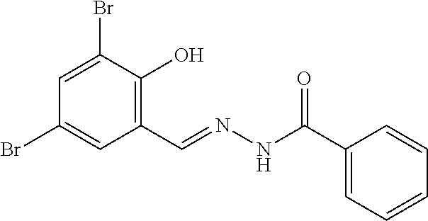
C1=C(Br)C(O)=C(C=NNC(C2=CC=CC=C2)=O)C=C1Br
